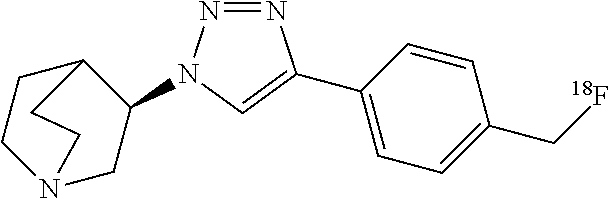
N12CC(N3N=NC(C4=CC=C(C[18F])C=C4)=C3)C(CC1)CC2
